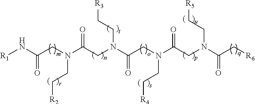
[R1]NC(CN(C(CN(C(CN(CC[R4])C(=O)CN(CC[R5])C(=O)C[R6])=O)CC[R3])=O)CC[R2])=O
